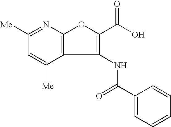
C12=C(N=C([Me])C=C1[Me])OC(C(O)=O)=C2NC(=O)C1=CC=CC=C1
